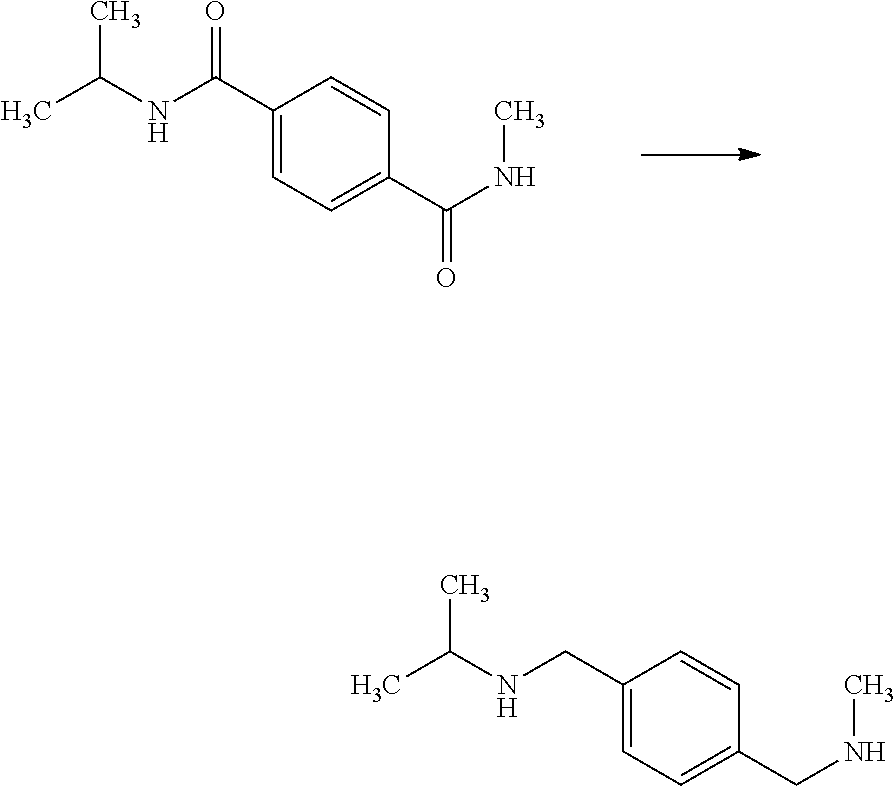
C1(C(NC(C)C)=O)=CC=C(C(NC)=O)C=C1.C1(CNC(C)C)=CC=C(CNC)C=C1
